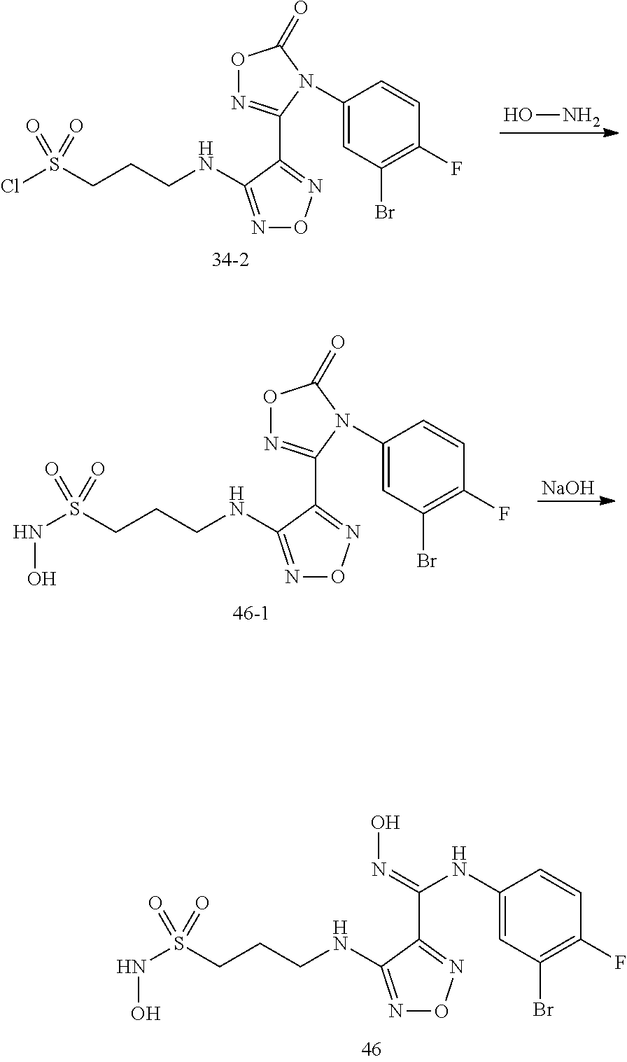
C(NC1=NON=C1C(=NO)NC1=CC(Br)=C(F)C=C1)CCS(NO)(=O)=O.ClS(CCCNC1=NON=C1C1=NOC(=O)N1C1=CC(Br)=C(F)C=C1)(=O)=O.ON.N(S(CCCNC1=NON=C1C1=NOC(=O)N1C1=CC(Br)=C(F)C=C1)(=O)=O)O.[NaOH]
